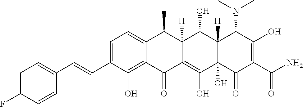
C1=C(C=CC2=CC=C(F)C=C2)C(O)=C2C(=C1)C(C)C1([H])C(=C(O)C3(O)C([H])(C1O)C(N(C)C)C(O)=C(C(N)=O)C3=O)C2=O
